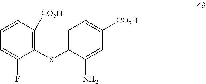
C1=CC([CO2H])=C(SC2=CC=C([CO2H])C=C2N)C(F)=C1
